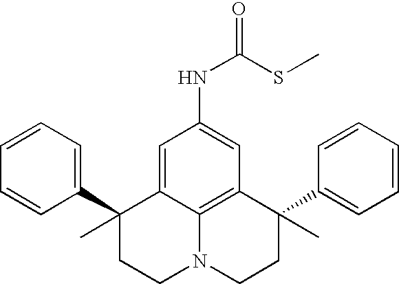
C1=CC=C(C2(C)CCN3C4=C(C(C5=CC=CC=C5)(C)CC3)C=C(NC(=O)SC)C=C24)C=C1
